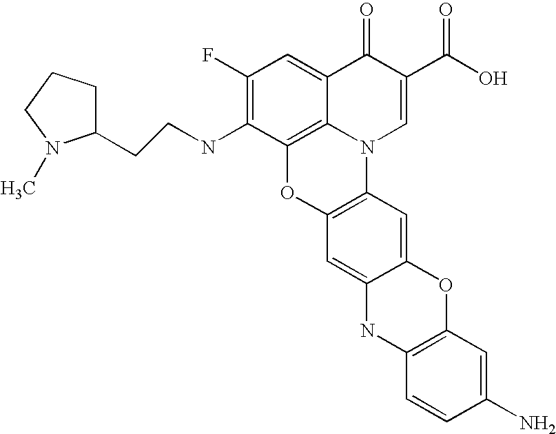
C1(F)=C(NCCC2CCCN2C)C2=C3C(=C1)C(=O)C(C(O)=O)=CN3C1=C(O2)C=C2C(=C1)OC1=C(N2)C=CC(N)=C1
